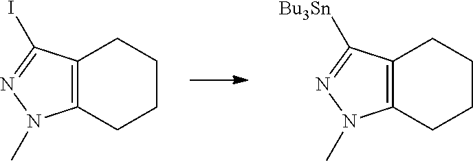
C12=C(CCCC1)N(C)N=C2I.C12=C(CCCC1)N(C)N=C2[Bu3Sn]
